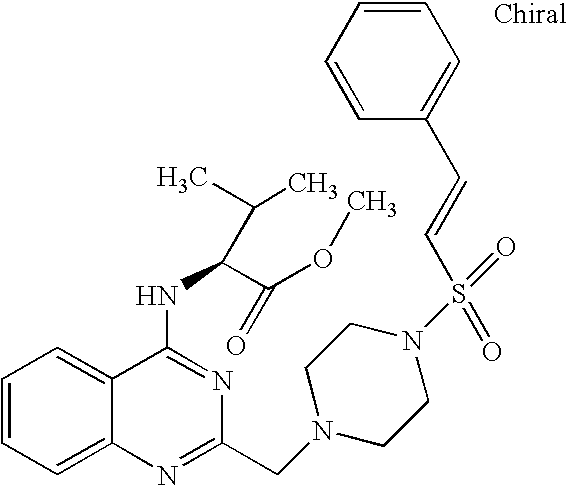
C1=CC=C2C(=C1)C(NC(C(OC)=O)C(C)C)=NC(CN1CCN(S(C=CC3=CC=CC=C3)(=O)=O)CC1)=N2
